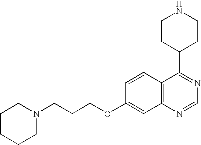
C12=C(N=CN=C1C1CCNCC1)C=C(OCCCN1CCCCC1)C=C2
